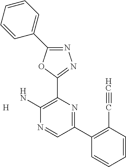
N1=C(C2=CC=CC=C2)OC(C2=C(N)N=CC(C3=C(C#C)C=CC=C3)=N2)=N1.[H]
